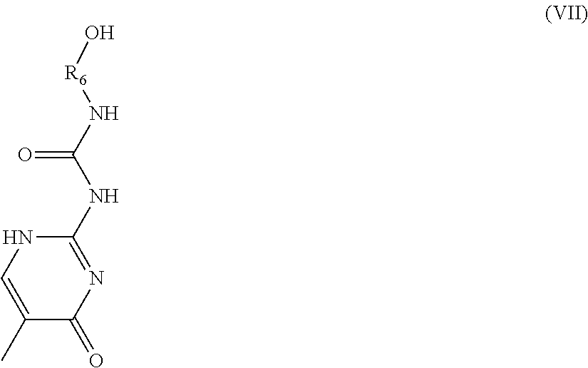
C1(C)=CNC(NC(=O)N[R6]O)=NC1=O
